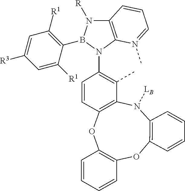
[LB]N1C2=C(OC3=C(OC4=C1C(C)=C(N1C5=C(N([R])B1C1=C([R1])C=C([R3])C=C1[R1])C=CC=N5C)C=C4)C=CC=C3)C=CC=C2
